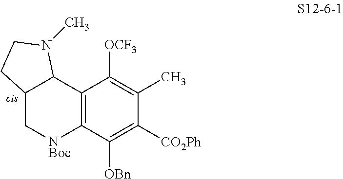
C12=C(C([OBn])=C([CO2Ph])C(C)=C1[OCF3])[NBoc]CC1C2N(C)CC1
